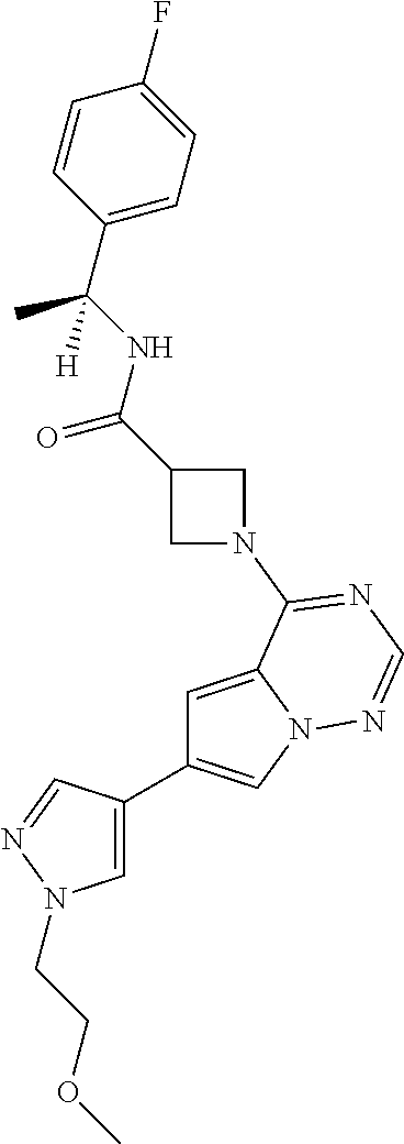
C1=C2N(C=C1C1=CN(CCOC)N=C1)N=CN=C2N1CC(C(NC(C2=CC=C(F)C=C2)(C)[H])=O)C1
